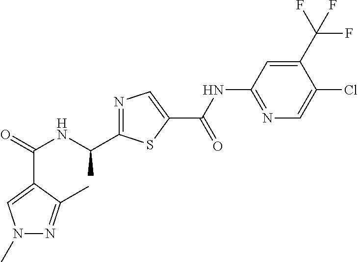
C(=O)(NC(C1=NC=C(C(NC2=NC=C(Cl)C(C(F)(F)F)=C2)=O)S1)C)C1=CN(C)N=C1C
